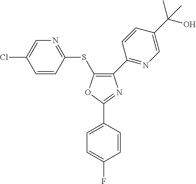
O1C(C2=CC=C(F)C=C2)=NC(C2=NC=C(C(O)(C)C)C=C2)=C1SC1=NC=C(Cl)C=C1
